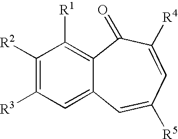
C1([R2])=C([R3])C=C2C(=C1[R1])C(=O)C([R4])=CC([R5])=C2
